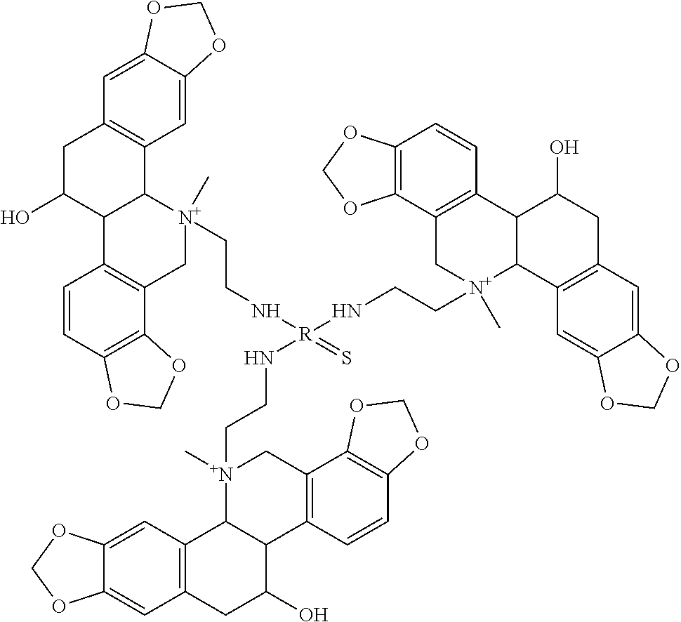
C12=CC3=C(C=C1OCO2)CC(O)C1C3[N+](CCN[R](=S)(NCC[N+]2(C)C3C(C4=C(C2)C2=C(C=C4)OCO2)C(O)CC2=C3C=C3C(=C2)OCO3)NCC[N+]2(C)C3C(C4=C(C2)C2=C(C=C4)OCO2)C(O)CC2=C3C=C3C(=C2)OCO3)(C)CC2=C1C=CC1=C2OCO1
